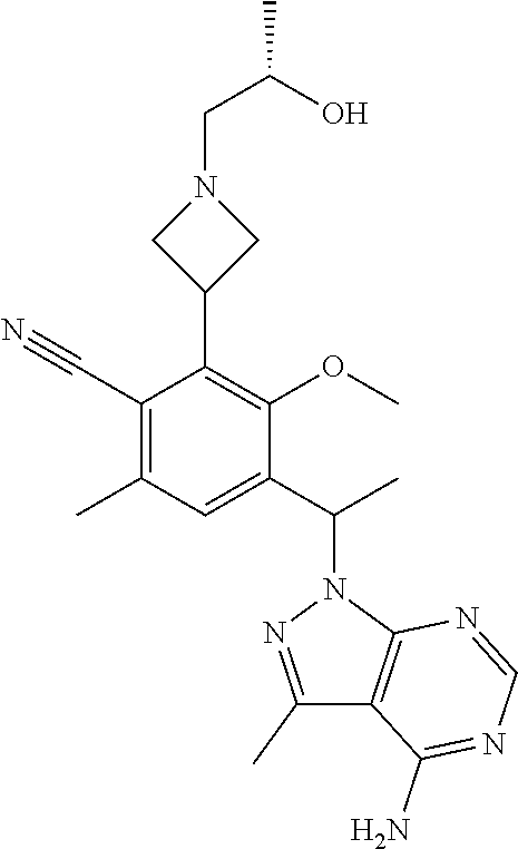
C(N1CC(C2=C(OC)C(C(N3N=C(C)C4=C3N=CN=C4N)C)=CC(C)=C2C#N)C1)C(C)O
